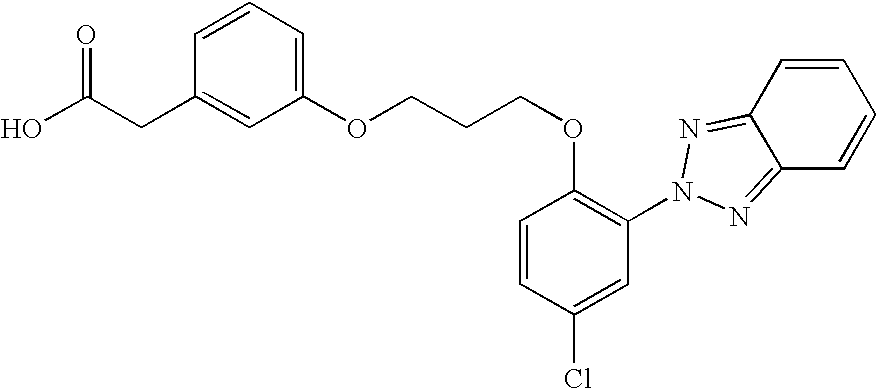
OC(CC1=CC(OCCCOC2=C(N3N=C4C=CC=CC4=N3)C=C(Cl)C=C2)=CC=C1)=O
